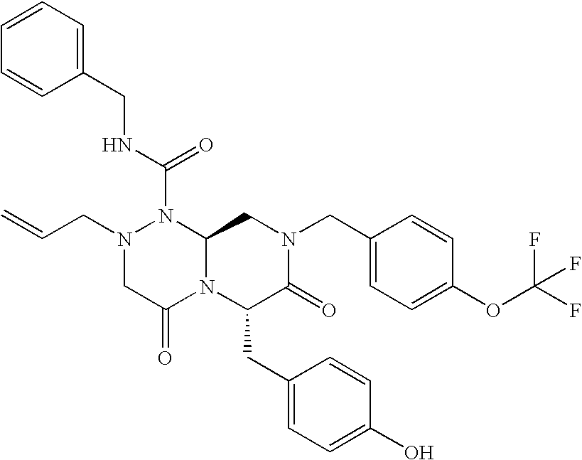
N1(C(NCC2=CC=CC=C2)=O)N(CC=C)CC(=O)N2C1CN(CC1=CC=C(OC(F)(F)F)C=C1)C(=O)C2CC1=CC=C(O)C=C1
